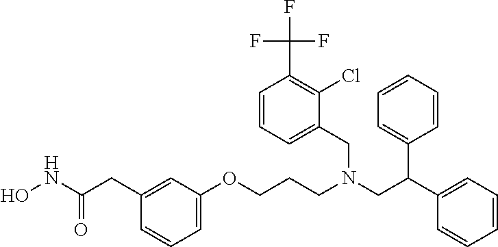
ONC(CC1=CC(OCCCN(CC(C2=CC=CC=C2)C2=CC=CC=C2)CC2=CC=CC(C(F)(F)F)=C2Cl)=CC=C1)=O
